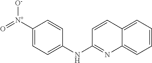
C1([N+]([O-])=O)=CC=C(NC2=NC3=CC=CC=C3C=C2)C=C1
